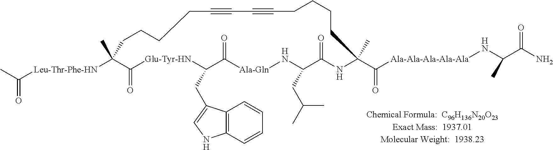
CC([Leu-Thr-Phe-HN]C1(C)C(=O)[Glu-Tyr-HN]C(CC2=CNC3=C2C=CC=C3)C(=O)[Ala-Gln]NC(CC(C)C)C(=O)NC(C(=O)[Ala-Ala-Ala-Ala-Ala]NC(C(=O)N)C)(C)CCCCC#CC#CCCCC1)=O
